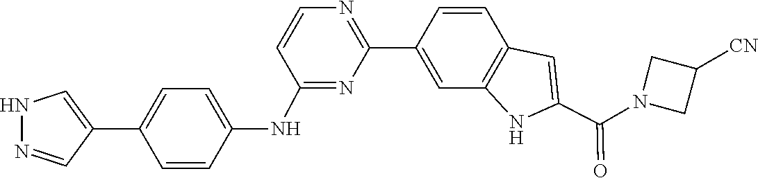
C1=CC2=C(C=C1C1=NC=CC(NC3=CC=C(C4=CNN=C4)C=C3)=N1)NC(C(N1CC([CN])C1)=O)=C2
